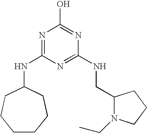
C1CCCC(NC2=NC(O)=NC(NCC3N(CC)CCC3)=N2)CC1
